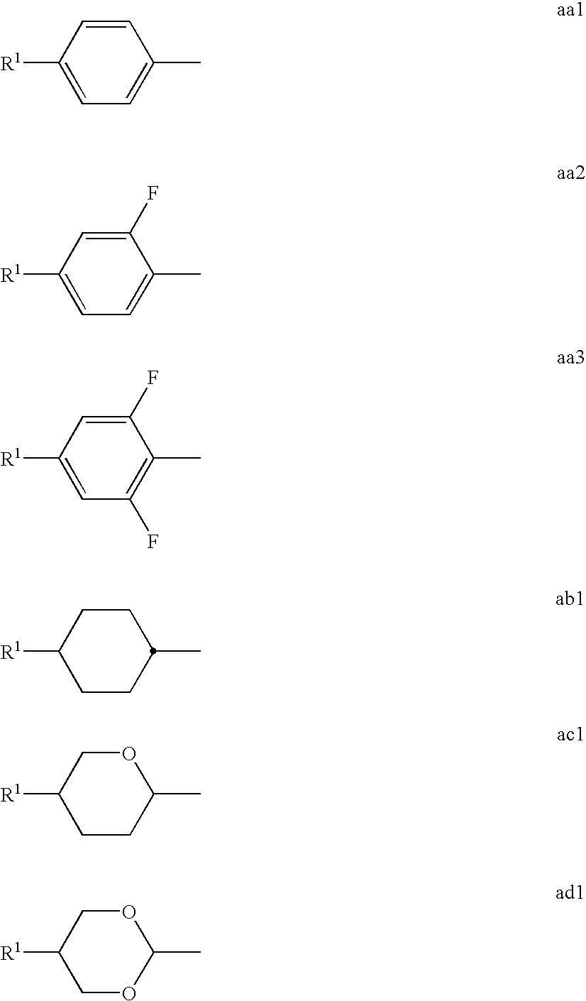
C1([R1])=CC=C(C)C=C1.C1([R1])=CC=C(C)C(F)=C1.C1([R1])=CC(F)=C(C)C(F)=C1.C1([R1])CCC(C)CC1.C1([R1])CCC(C)OC1.C1([R1])COC(C)OC1
